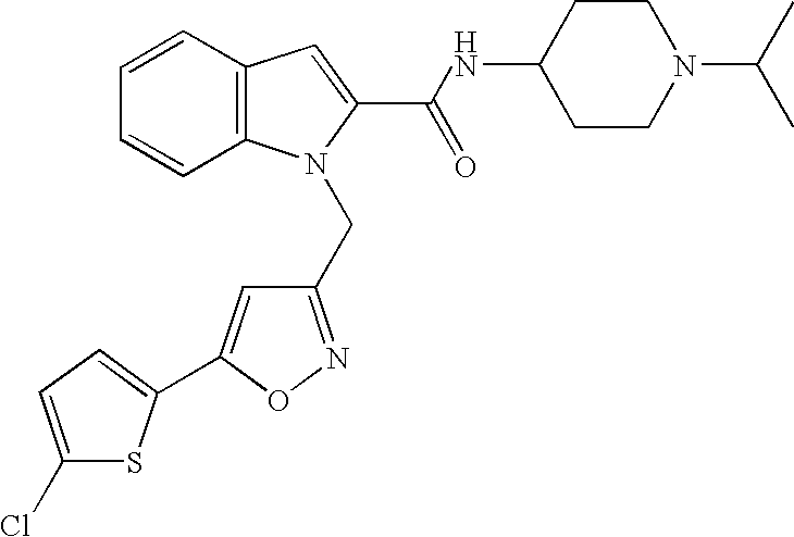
C1=CC2=C(C=C1)N(CC1=NOC(C3=CC=C(Cl)S3)=C1)C(C(NC1CCN(C(C)C)CC1)=O)=C2
